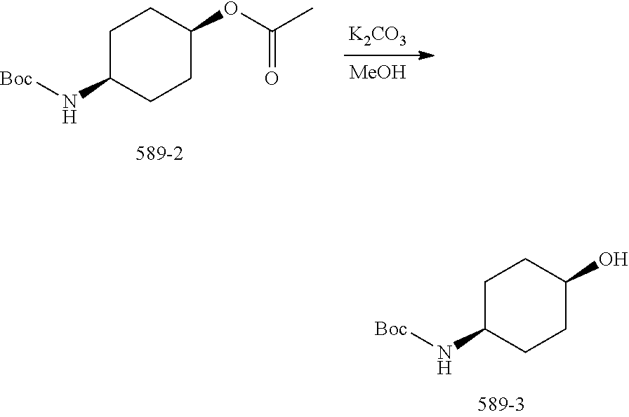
C1C(N[Boc])CCC(OC(C)=O)C1.[K2CO3].[MeOH].C1C(N[Boc])CCC(O)C1
